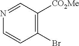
C1(Br)=C([CO2Me])C=NC=C1
